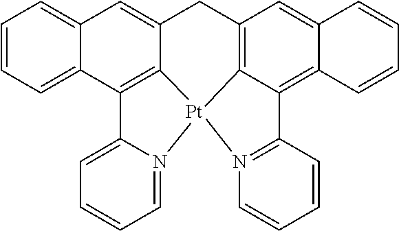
C12=CC=CC=C1C1=C3C(=C2)CC2=C4C(=C5C(=C2)C=CC=C5)C2=N([Pt]34N3=CC=CC=C13)C=CC=C2
